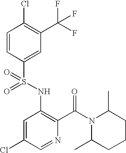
C1=CC(S(NC2=C(C(N3C(C)CCCC3C)=O)N=CC(Cl)=C2)(=O)=O)=CC(C(F)(F)F)=C1Cl
